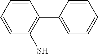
C1=CC=CC(S)=C1C1=CC=CC=C1
